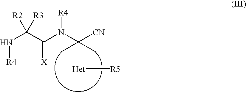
N(C(C(N(C([CN])(C)C)[R4])=[X])([R2])[R3])[R4].[R5][Het]
